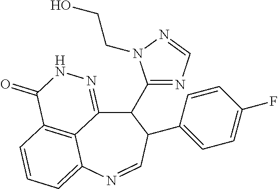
C12=C3C=CC=C1N=CC(C1=CC=C(F)C=C1)C(C1=NC=NN1CCO)C2=NNC3=O
